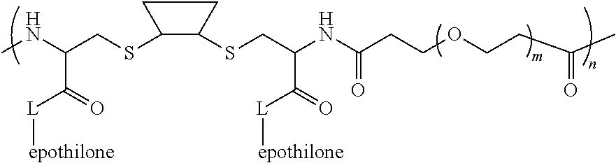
C1(SCC(NC)C(=O)[L][epothilone])C(SCC(NC(CCOCCC(C)=O)=O)C(=O)[L][epothilone])CC1
